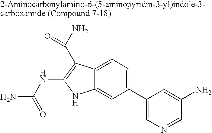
C1(C2=CN=CC(N)=C2)=CC=C2C(=C1)NC(NC(N)=O)=C2C(N)=O
